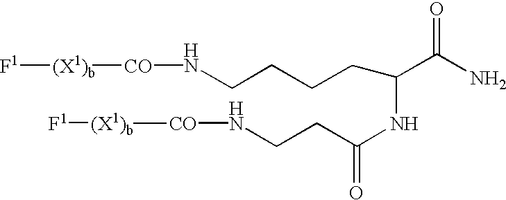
[F1][(X1)b][CO]NCCCCC(NC(CCN[CO][(X1)b][F1])=O)C(N)=O
